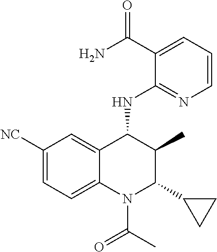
C1([NC])=CC=C2C(=C1)C(NC1=NC=CC=C1C(N)=O)C(C)C(C1CC1)N2C(C)=O
